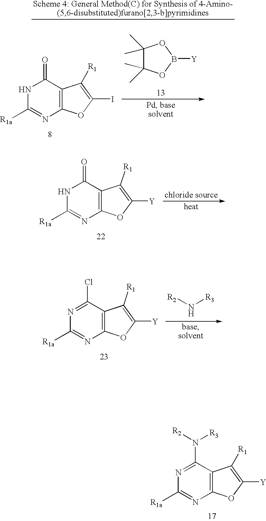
C12=C(C(=O)NC([R1a])=N1)C([R1])=C(I)O2.C1(C)(C)C(C)(C)OB([Y])O1.N1C([R1a])=NC2=C(C1=O)C([R1])=C([Y])O2.[R2]N[R3].N1=C(Cl)C2=C(N=C1[R1a])OC([Y])=C2[R1].C12=C(C(N([R2])[R3])=NC([R1a])=N1)C([R1])=C([Y])O2
